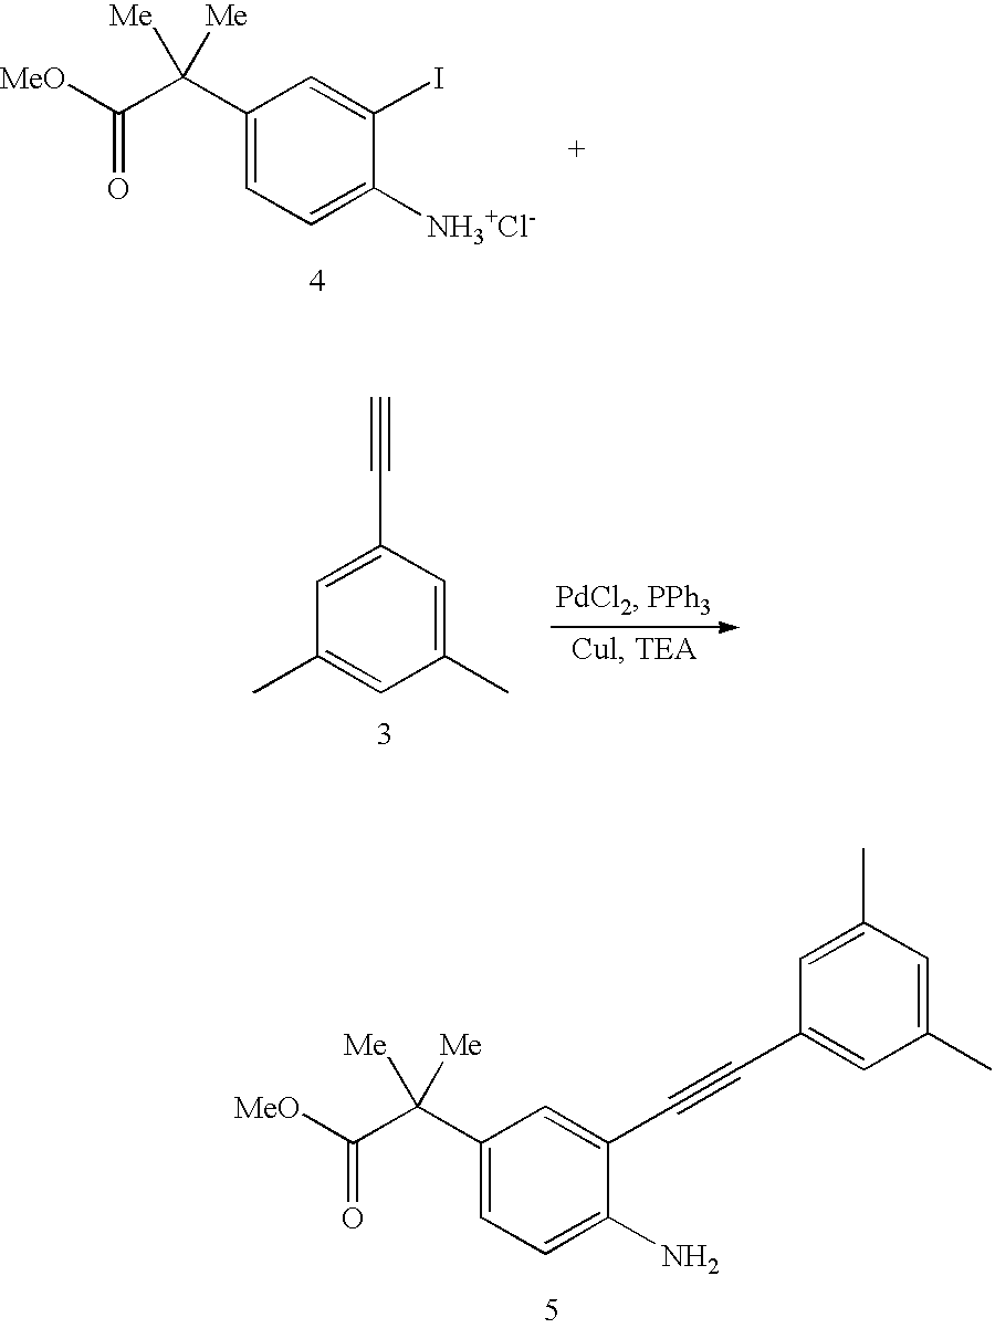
C1(C(C([MeO])=O)([Me])[Me])=CC=C([NH3+Cl-])C(I)=C1.C1(C#C)=CC(C)=CC(C)=C1.C1(C(C([MeO])=O)([Me])[Me])=CC=C(N)C(C#CC2=CC(C)=CC(C)=C2)=C1
